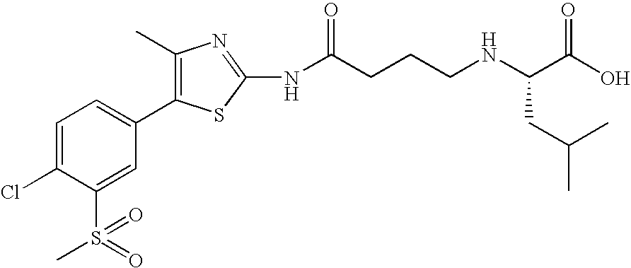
C1=C(Cl)C(S(=O)(C)=O)=CC(C2=C(C)N=C(NC(CCCNC(C(O)=O)CC(C)C)=O)S2)=C1
